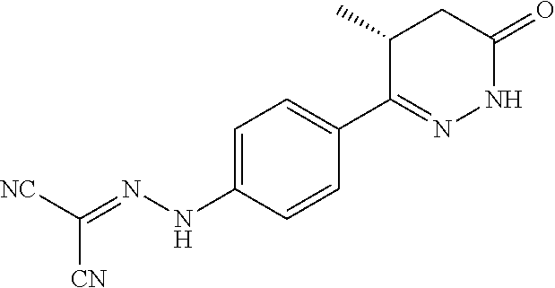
N(C1=CC=C(C2=NNC(=O)CC2C)C=C1)N=C([NC])[CN]
